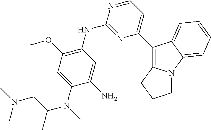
C1(NC2=C(OC)C=C(N(C)C(CN(C)C)C)C(N)=C2)=NC(C2=C3N(C4=CC=CC=C24)CCC3)=CC=N1
